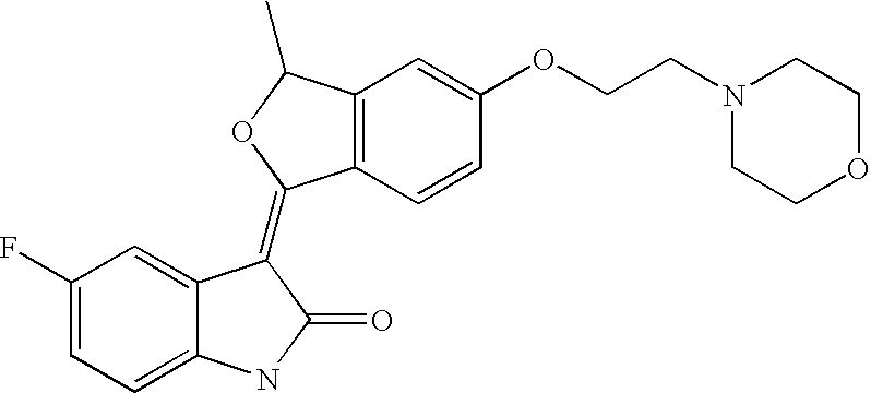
C12=C(C=CC(OCCN3CCOCC3)=C1)C(=C1C3=CC(F)=CC=C3NC1=O)OC2C
